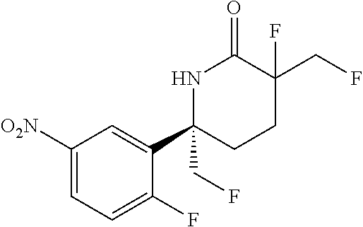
C1([O2N])=CC=C(F)C(C2(CF)CCC(CF)(F)C(=O)N2)=C1
